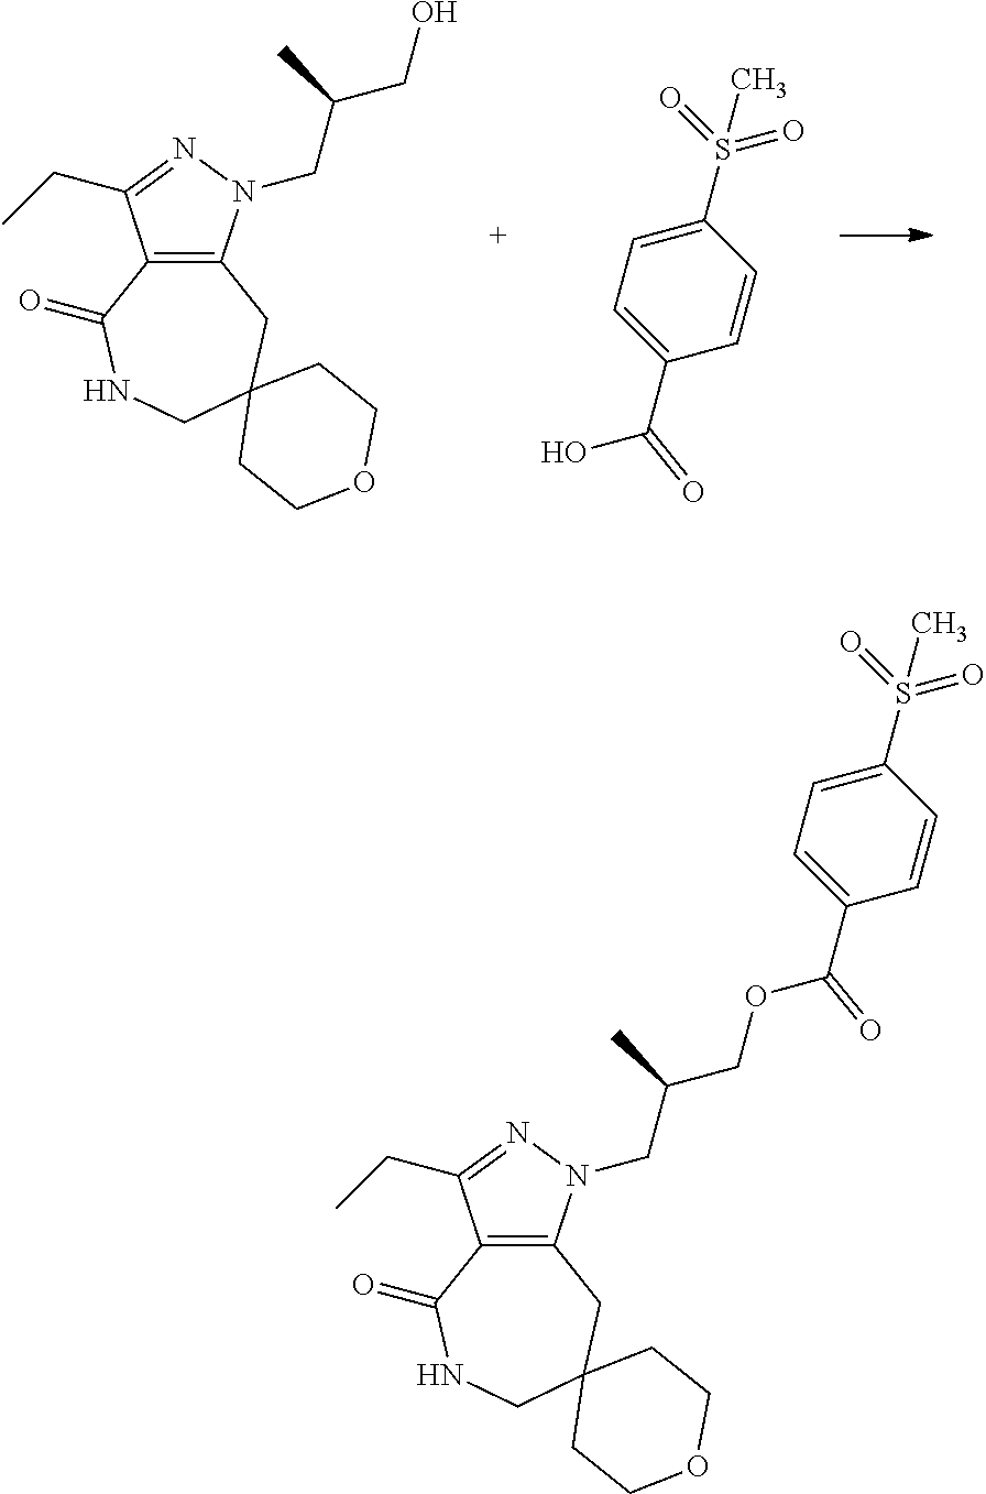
C12=C(N(CC(CO)C)N=C1CC)CC1(CNC2=O)CCOCC1.C1(S(=O)(=O)C)=CC=C(C(O)=O)C=C1.C12=C(N(CC(COC(C3=CC=C(S(=O)(=O)C)C=C3)=O)C)N=C1CC)CC1(CNC2=O)CCOCC1
